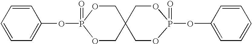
C1=CC=CC=C1OP1(=O)OCC2(CO1)COP(OC1=CC=CC=C1)(=O)OC2
